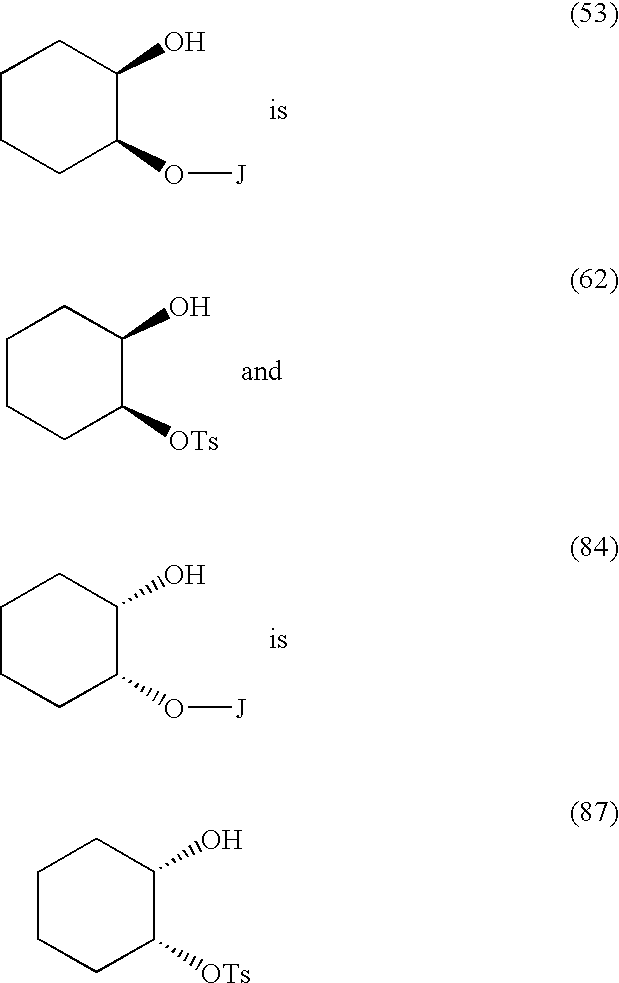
C1CCC(O[J])C(O)C1.C1CCC([OTs])C(O)C1.C1CCC(O[J])C(O)C1.C1CCC([OTs])C(O)C1
